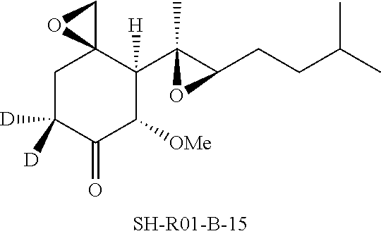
C1C([D])([D])C(=O)C([OMe])C(C2(C)C(CCC(C)C)O2)([H])C12CO2
